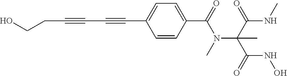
C(C#CC#CC1=CC=C(C(=O)N(C(C(NC)=O)(C(=O)NO)C)C)C=C1)CO
